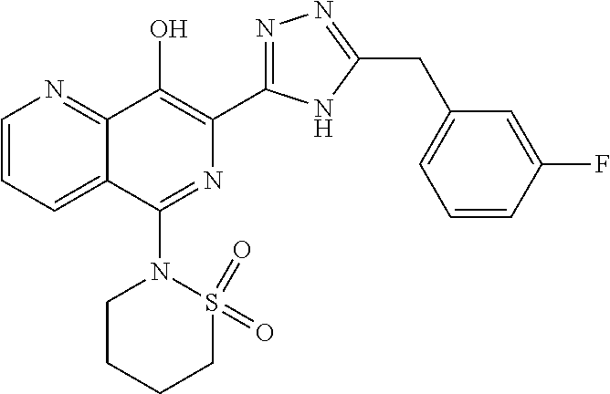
C1=CC=C2C(=N1)C(O)=C(C1=NN=C(CC3=CC=CC(F)=C3)N1)N=C2N1CCCCS1(=O)=O
